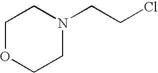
C1OCCN(CCCl)C1
